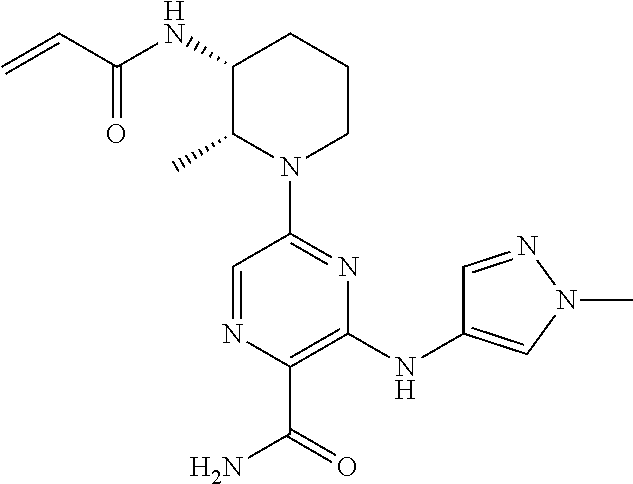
C1=NC(C(=O)N)=C(NC2=CN(C)N=C2)N=C1N1CCCC(NC(C=C)=O)C1C
